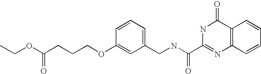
C1(CNC(C2=NC3=C(C(=O)N2)C=CC=C3)=O)=CC=CC(OCCCC(OCC)=O)=C1
